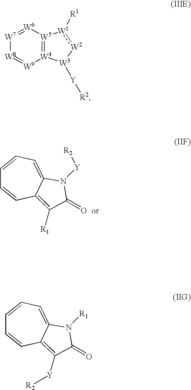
C1=CC=C2C(=C([R1])C(=O)N2[Y][R2])C=C1.[W8]1=[W9][W4]2=[W5]([W6]=[W7]1)[W1]([R1]):[W2][W3]2[Y][R2].C1=CC=C2C(=C([Y][R2])C(=O)N2[R1])C=C1
